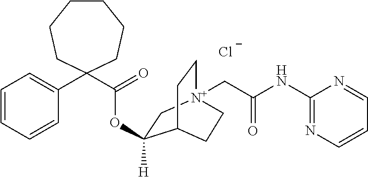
C1=CC=CC(C2(C(OC3([H])C[N+]4(CC(NC5=NC=CC=N5)=O)CCC3CC4)=O)CCCCCC2)=C1.[Cl-]
